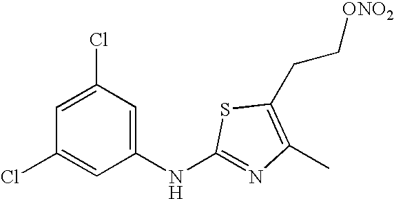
C1=C(Cl)C=C(NC2=NC(C)=C(CC[ONO2])S2)C=C1Cl
